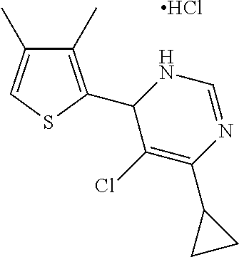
C1(C)=C(C2C(Cl)=C(C3CC3)N=CN2)SC=C1C.Cl
